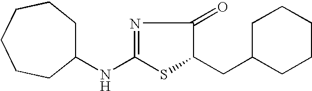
C(C1SC(NC2CCCCCC2)=NC1=O)C1CCCCC1
